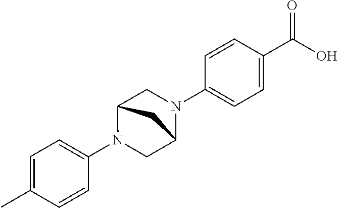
C1(N2CC3N(C4=CC=C(C(O)=O)C=C4)CC2C3)=CC=C(C)C=C1
